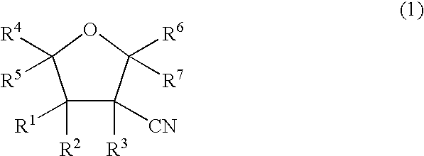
C1([R1])([R2])C([CN])([R3])C([R6])([R7])OC1([R4])[R5]
